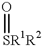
O=[SR1R2]
